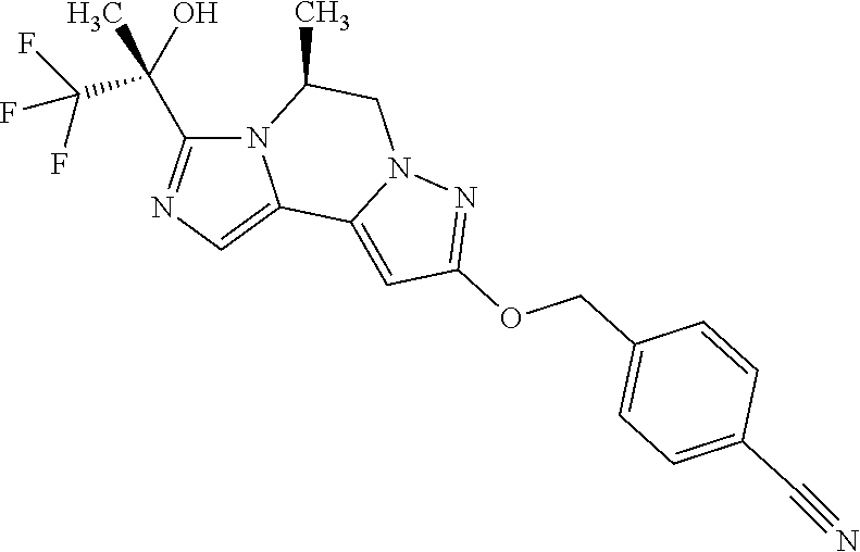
N12C(C(C(F)(F)F)(O)C)=NC=C1C1=CC(OCC3=CC=C(C#N)C=C3)=NN1CC2C
